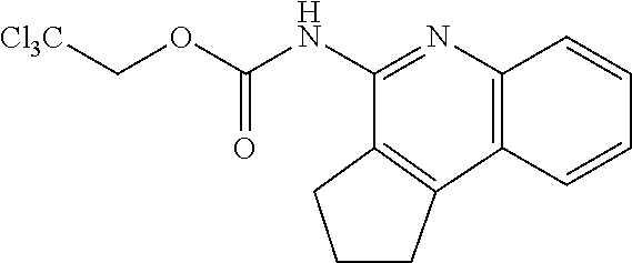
C12=C(N=C(NC(OC[Cl3C])=O)C3=C1CCC3)C=CC=C2
